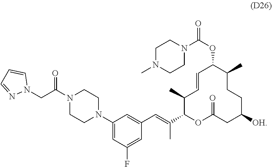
C1=CC(C)C(C(=CC2=CC(N3CCN(C(=O)CN4C=CC=N4)CC3)=CC(F)=C2)C)OC(=O)CC([OH])CCC(C)C1OC(=O)N1CCN(C)CC1
